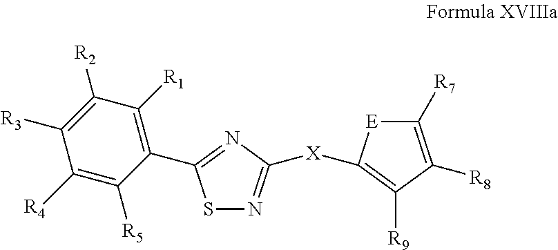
S1N=C([X]C2=C([R9])C([R8])=C([R7])[E]2)N=C1C1=C([R1])C([R2])=C([R3])C([R4])=C1[R5]
